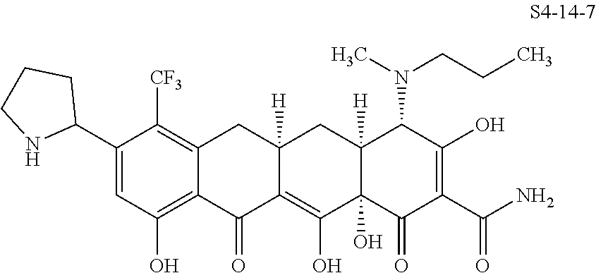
C1(C2CCCN2)=CC(O)=C2C(=C1[CF3])CC1([H])C(=C(O)C3(O)C([H])(C1)C(N(C)CCC)C(O)=C(C(N)=O)C3=O)C2=O
